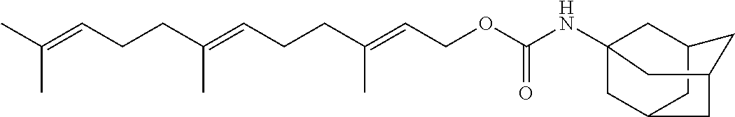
CC(=CCCC(=CCCC(=CCOC(NC12CC3CC(CC(C1)C3)C2)=O)C)C)C
